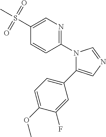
C1(N2C(C3=CC=C(OC)C(F)=C3)=CN=C2)=NC=C(S(C)(=O)=O)C=C1
